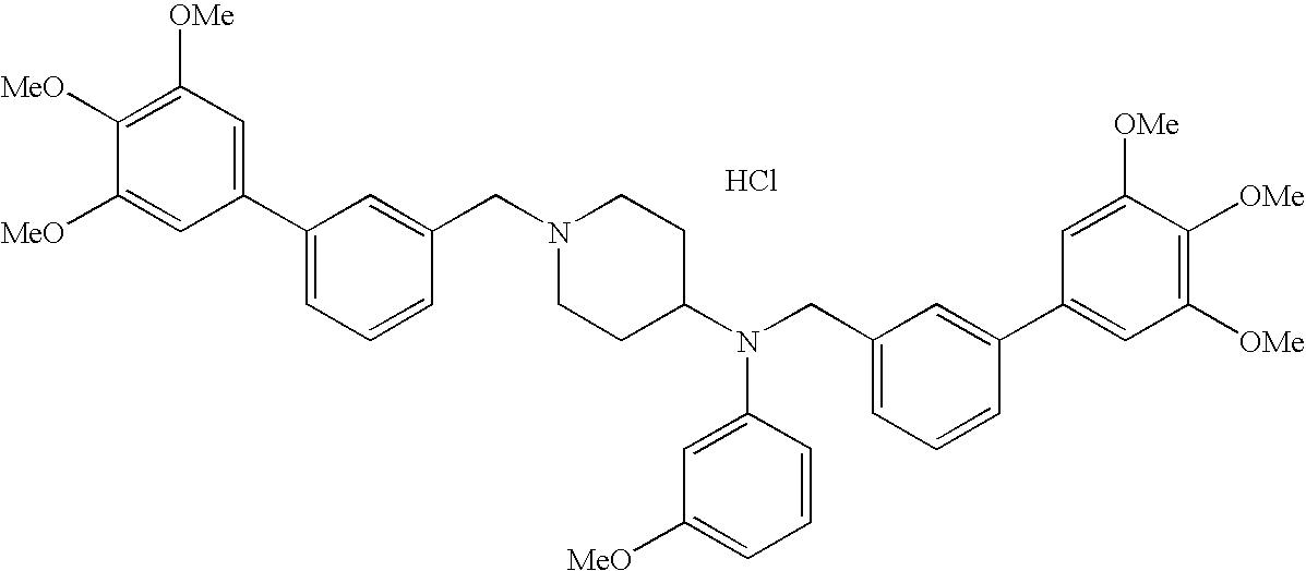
C1=C([MeO])C([MeO])=C([OMe])C=C1C1=CC=CC(CN2CCC(N(CC3=CC=CC(C4=CC([OMe])=C([OMe])C([OMe])=C4)=C3)C3=CC([MeO])=CC=C3)CC2)=C1.Cl
